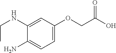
CCNC1=CC(OCC(O)=O)=CC=C1N
